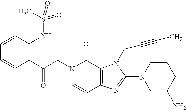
C(N1C=CC2=C(C1=O)N(CC#CC)C(N1CC(N)CCC1)=N2)C(C1=C(NS(C)(=O)=O)C=CC=C1)=O
